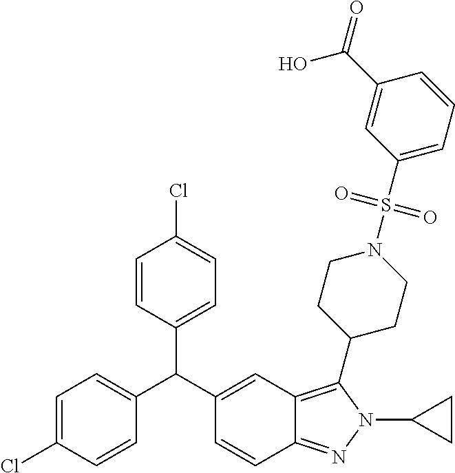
C1=C(C(C2=CC3=C(C4CCN(S(=O)(=O)C5=CC=CC(C(=O)O)=C5)CC4)N(C4CC4)N=C3C=C2)C2=CC=C(Cl)C=C2)C=CC(Cl)=C1
